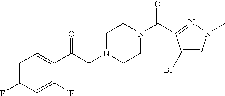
C1=C(F)C=C(F)C(C(CN2CCN(C(=O)C3=NN(C)C=C3Br)CC2)=O)=C1
